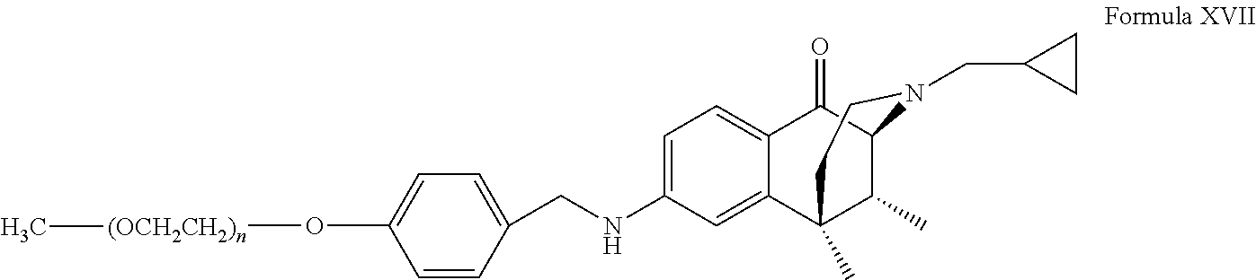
N(C1=CC=C2C(=C1)C1(C)C(C)C(C2=O)N(CC2CC2)CC1)CC1=CC=C(O[(OCH2CH2)n]C)C=C1
